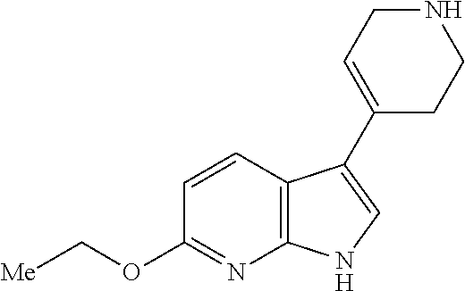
C12=C(C=CC(OC[Me])=N1)C(C1=CCNCC1)=CN2
